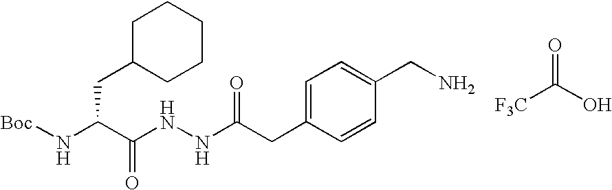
C(C(N[Boc])C(NNC(CC1=CC=C(CN)C=C1)=O)=O)C1CCCCC1.O=C(O)[F3C]
